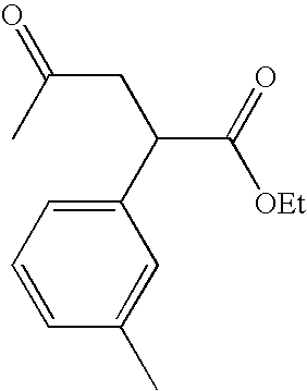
C(CC(C([OEt])=O)C1=CC=CC(C)=C1)(=O)C
